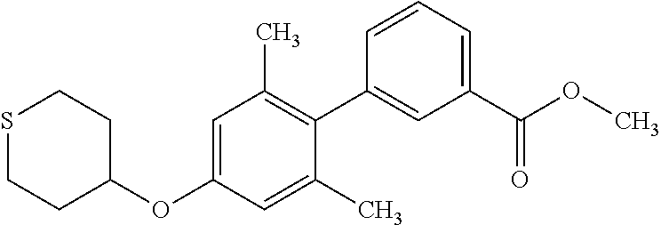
S1CCC(OC2=CC(C)=C(C3=CC(C(OC)=O)=CC=C3)C(C)=C2)CC1
